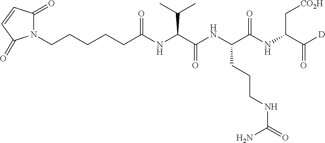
N1(CCCCCC(NC(C(NC(C(NC(C([D])=O)C[CO2H])=O)CCCNC(N)=O)=O)C(C)C)=O)C(=O)C=CC1=O
